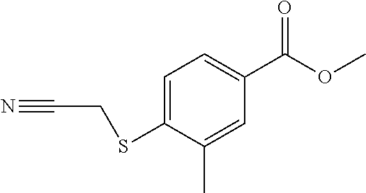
C1=C(SCC#N)C(C)=CC(C(OC)=O)=C1
